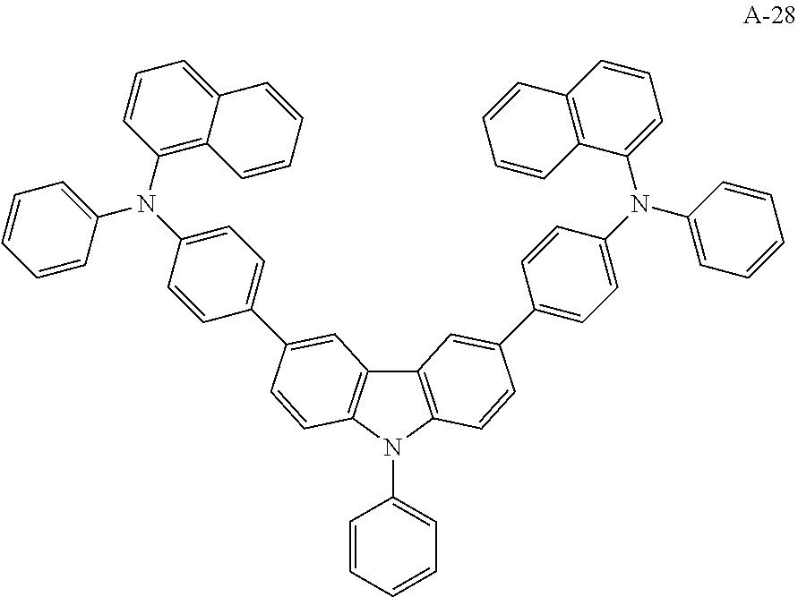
C12=C(N(C3=CC=CC=C3)C3=C1C=C(C1=CC=C(N(C4=CC=CC=C4)C4=C5C(=CC=C4)C=CC=C5)C=C1)C=C3)C=CC(C1=CC=C(N(C3=CC=CC=C3)C3=CC=CC4=C3C=CC=C4)C=C1)=C2
